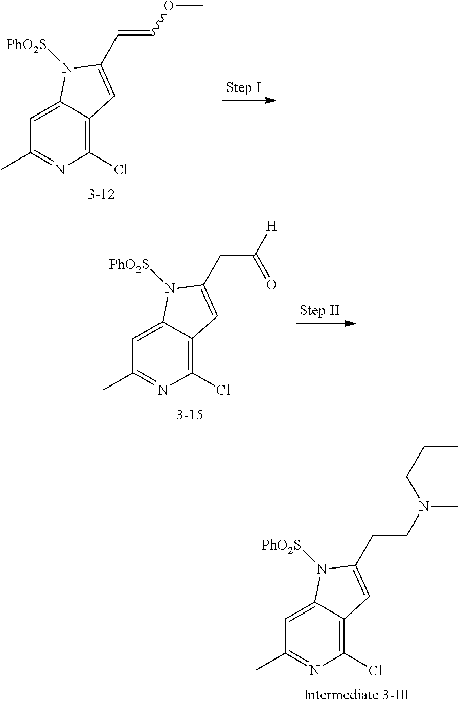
C12=CC(C)=NC(Cl)=C1C=C(CCN(C)CCC)N2[PhO2S].C12=CC(C)=NC(Cl)=C1C=C(C=COC)N2[PhO2S].C12=CC(C)=NC(Cl)=C1C=C(CC([H])=O)N2[PhO2S]
